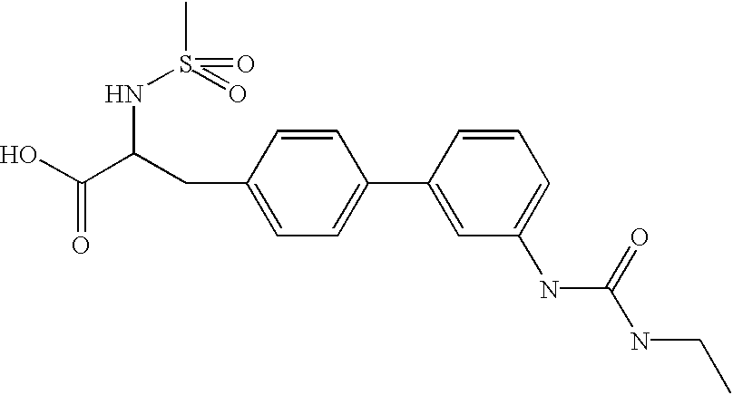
OC(C(CC1=CC=C(C2=CC(NC(NCC)=O)=CC=C2)C=C1)NS(C)(=O)=O)=O
